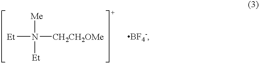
[Et]N([CH2CH2OMe])([Me])[Et].[BF4-]
